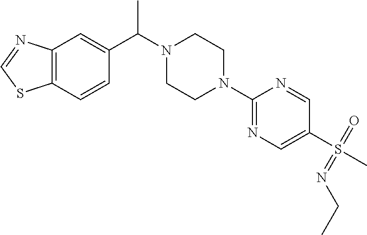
C12=C(C=CC(C(N3CCN(C4=NC=C(S(=NCC)(C)=O)C=N4)CC3)C)=C1)SC=N2
